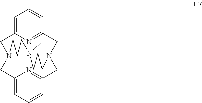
C1=C2N=C(C=C1)CN1CC3=NC(=CC=C3)CN(C2)CCCN(C)CCC1
